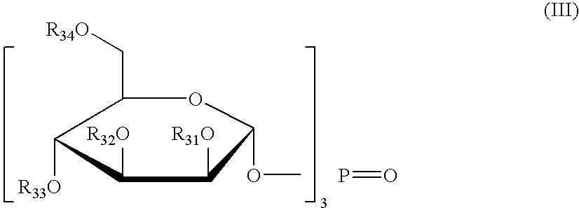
C1([R32O])C([R31O])C(OC)OC(C[R34O])C1[R33O].P=O
